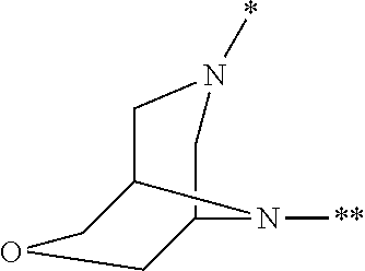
C12CN(*)CC(N1[**])COC2
